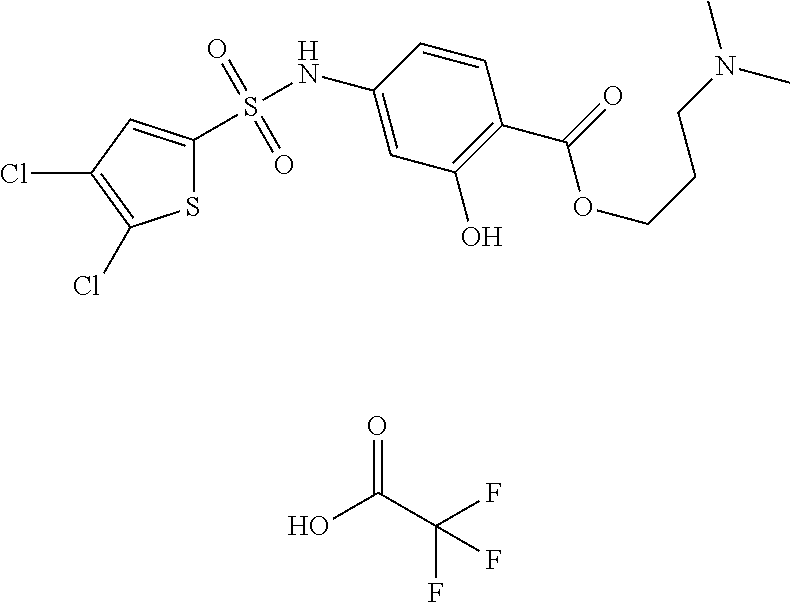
S1C(S(NC2=CC(O)=C(C(=O)OCCCN(C)C)C=C2)(=O)=O)=CC(Cl)=C1Cl.OC(C(F)(F)F)=O
